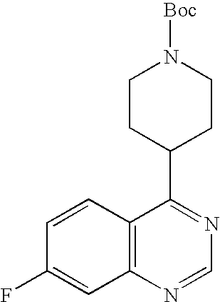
C1CC(C2=NC=NC3=C2C=CC(F)=C3)CCN1[Boc]
